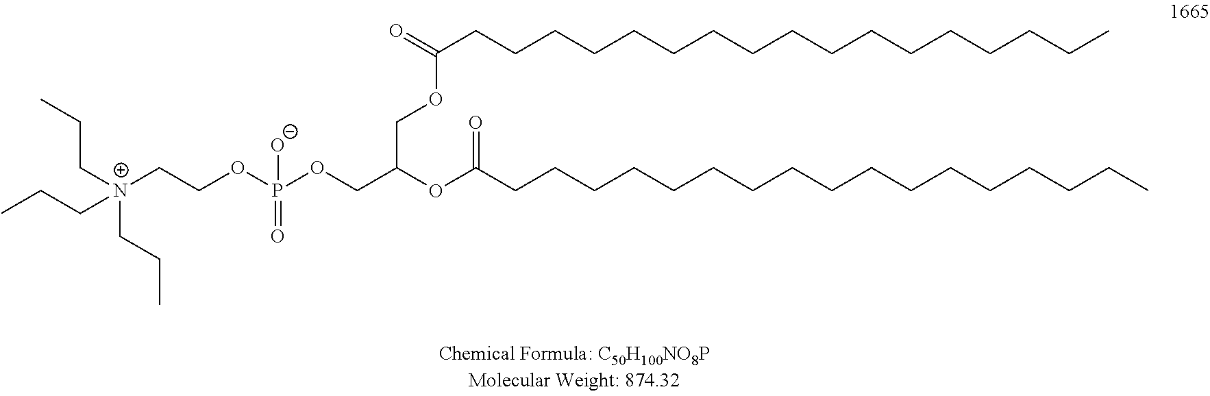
O=C(CCCCCCCCCCCCCCCCC)OCC(OC(CCCCCCCCCCCCCCCCC)=O)COP(OCC[N+](CCC)(CCC)CCC)(=O)[O-]
